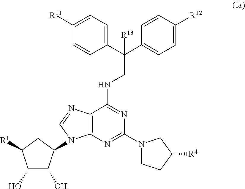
C1C(N2C3=C(C(NCC(C4=CC=C([R12])C=C4)(C4=CC=C([R11])C=C4)[R13])=NC(N4CCC([R4])C4)=N3)N=C2)C(O)C(O)C1[R1]
